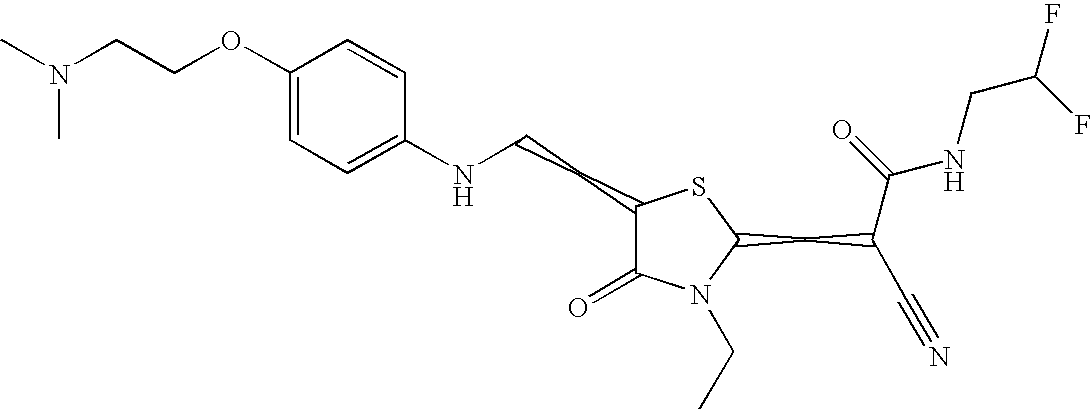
C1(NCCC2C(=O)N(CC)C(CC(C#N)C(=O)NCC(F)F)S2)=CC=C(OCCN(C)C)C=C1
